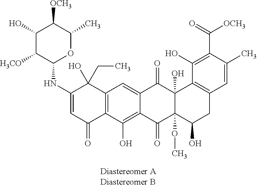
C12=C(C(O)=C3C(=C1)C(=O)C1(O)C(OC)(C3=O)C(O)CC3=C1C(O)=C(C(=O)[OCH3])C(C)=C3)C(=O)C=C(NC1OC(C)C([OCH3])C(O)C1[H3CO])C2(O)CC
